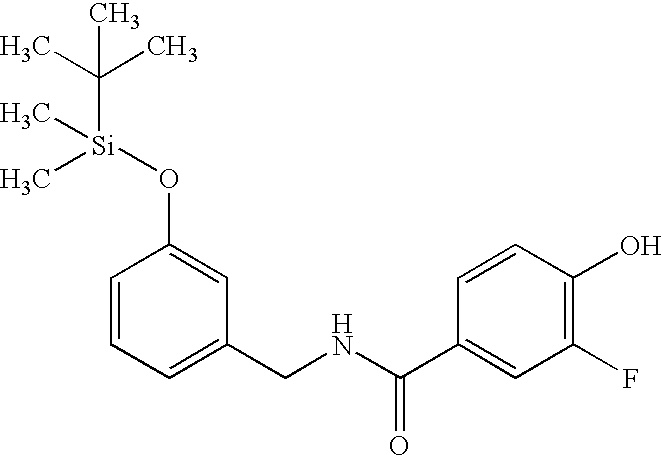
C([Si](C)(C)OC1=CC(CNC(C2=CC(F)=C(O)C=C2)=O)=CC=C1)(C)(C)C
